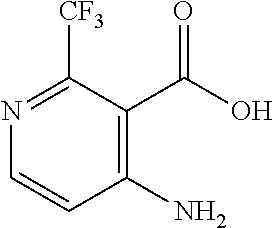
C1(N)=C(C(O)=O)C([CF3])=NC=C1
